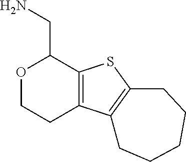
C12=C(SC3=C1CCCCC3)C(CN)OCC2
